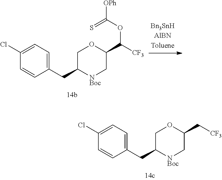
C1(Cl)=CC=C(CC2[NBoc]CC(C[CF3])OC2)C=C1.C1(Cl)=CC=C(CC2[NBoc]CC(C(OC(=S)[OPh])[CF3])OC2)C=C1
